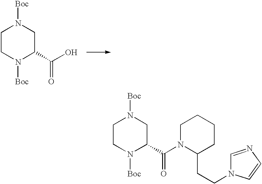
C1CN([Boc])C(C(O)=O)CN1[Boc].C1CN([Boc])C(C(N2C(CCN3C=NC=C3)CCCC2)=O)CN1[Boc]
